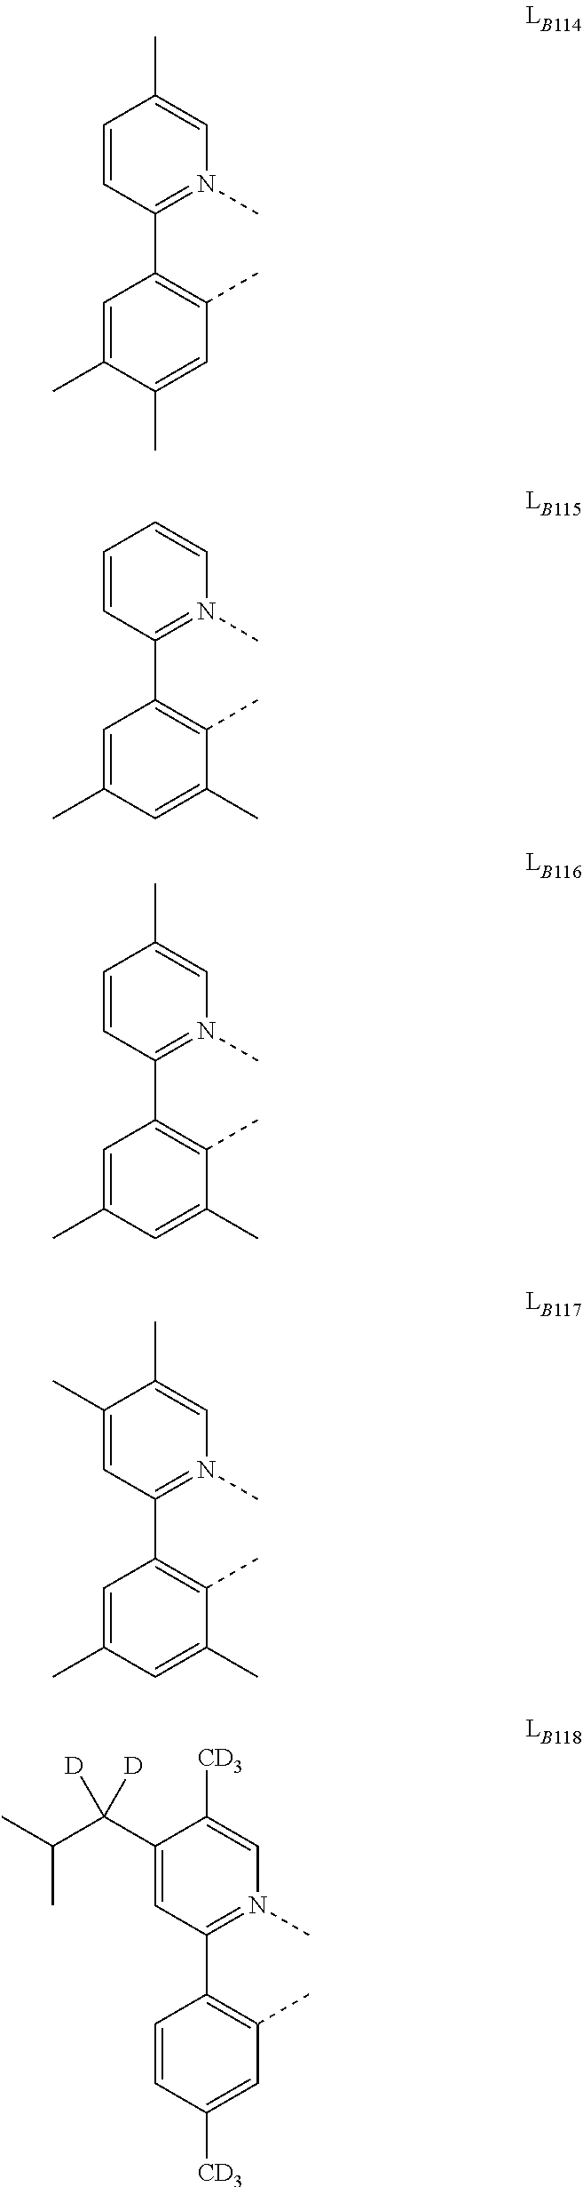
C1=CC(C)=CN(C)=C1C1=C(C)C=C(C)C(C)=C1.C1=CC=CN(C)=C1C1=C(C)C(C)=CC(C)=C1.C1=CC(C)=CN(C)=C1C1=C(C)C(C)=CC(C)=C1.C1=C(C)C(C)=CN(C)=C1C1=C(C)C(C)=CC(C)=C1.C1=C(C(C(C)C)([D])[D])C([CD3])=CN(C)=C1C1=C(C)C=C([CD3])C=C1
